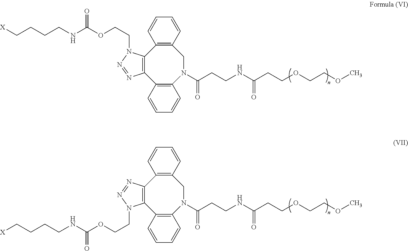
C12=C(CN(C(CCNC(CCOCCOC)=O)=O)C3=C(C4=C1N(CCOC(NCCCC[X])=O)N=N4)C=CC=C3)C=CC=C2.C12=C(CN(C(CCNC(CCOCCOC)=O)=O)C3=C(C4=C1N=NN4CCOC(NCCCC[X])=O)C=CC=C3)C=CC=C2
